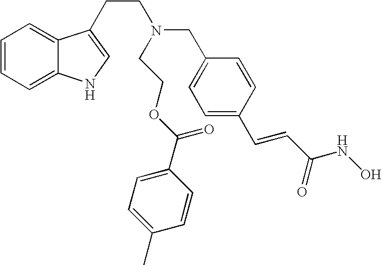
C1=CC=C2C(=C1)C(CCN(CC1=CC=C(C=CC(NO)=O)C=C1)CCOC(=O)C1=CC=C(C)C=C1)=CN2
